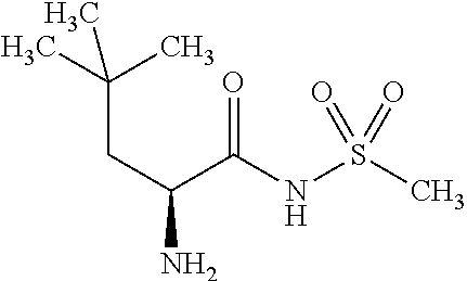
CC(C)(CC(N)C(NS(C)(=O)=O)=O)C
